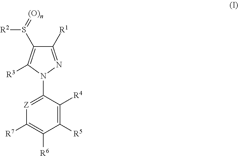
[Z]1=C(N2N=C([R1])C(S([R2])=[(O)n])=C2[R3])C([R4])=C([R5])C([R6])=C1[R7]
